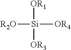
[R2O][Si]([OR4])([OR1])[OR3]
